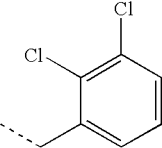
CCC1=CC=CC(Cl)=C1Cl
